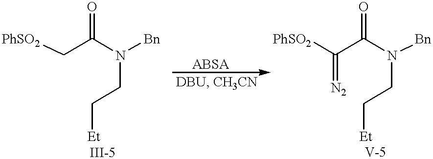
N(CC[Et])([Bn])C(C[PhSO2])=O.N(CC[Et])([Bn])C(C([PhSO2])=[N2])=O
